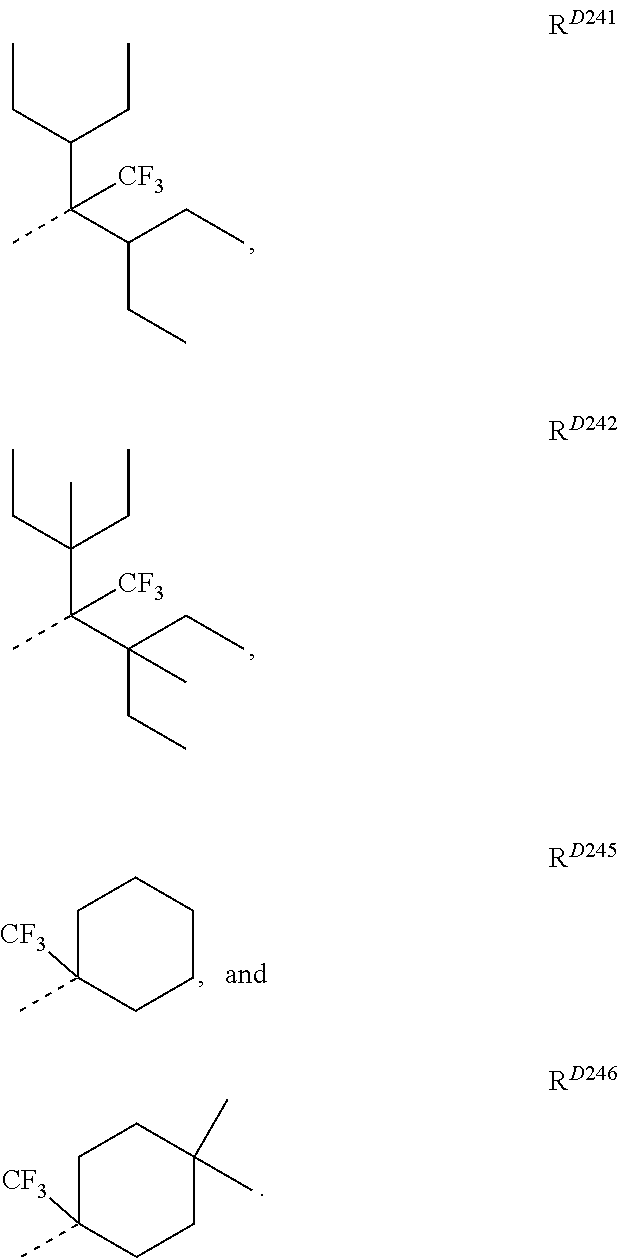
C(CC)(C(C(CC)CC)(C)[CF3])CC.C(CC)(C(C(CC)(CC)C)(C)[CF3])(CC)C.C1C(C)([CF3])CCCC1.C1C(C)([CF3])CCC(C)(C)C1
